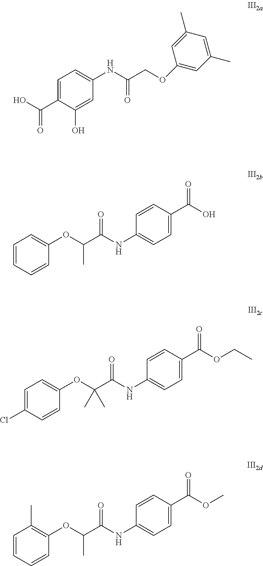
C1=CC=CC(OC(C(NC2=CC=C(C(O)=O)C=C2)=O)C)=C1.C1=C(C(O)=O)C(O)=CC(NC(COC2=CC(C)=CC(C)=C2)=O)=C1.C1=C(Cl)C=CC(OC(C(NC2=CC=C(C(OCC)=O)C=C2)=O)(C)C)=C1.C1=CC=CC(OC(C(NC2=CC=C(C(OC)=O)C=C2)=O)C)=C1C
